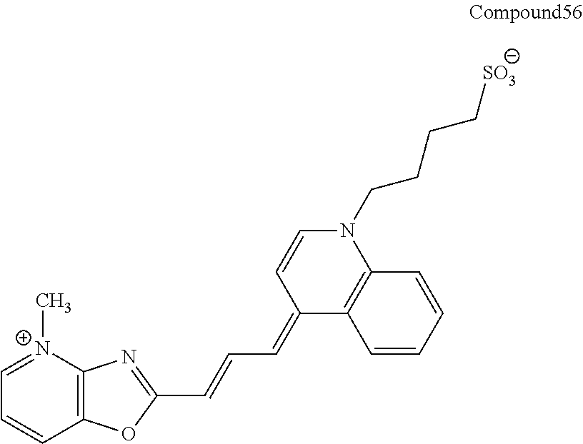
C1=[N+](C)C2=C(C=C1)OC(C=CC=C1C3=C(N(CCCC[SO3])C=C1)C=CC=C3)=N2
